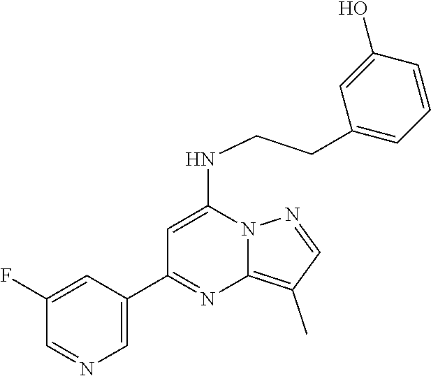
C1(C2=NC3=C(C)C=NN3C(NCCC3=CC=CC(O)=C3)=C2)=CN=CC(F)=C1
